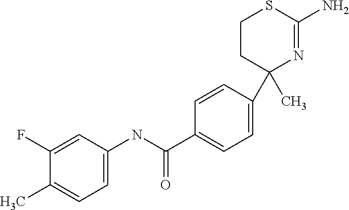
C1=CC(C2(C)N=C(N)SCC2)=CC=C1C(NC1=CC=C(C)C(F)=C1)=O
